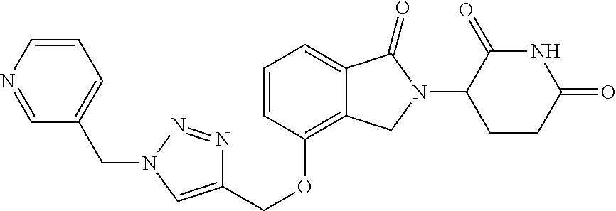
C1=CC(OCC2=CN(CC3=CC=CN=C3)N=N2)=C2C(=C1)C(=O)N(C1CCC(=O)NC1=O)C2
